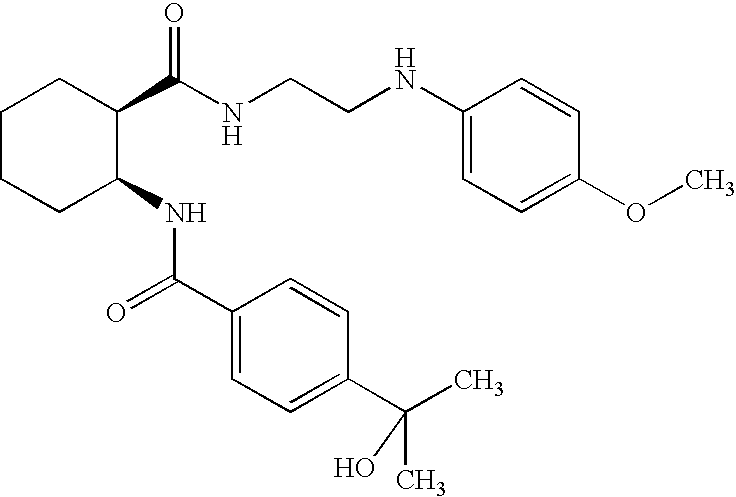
C1CCC(NC(=O)C2=CC=C(C(C)(C)O)C=C2)C(C(NCCNC2=CC=C(OC)C=C2)=O)C1
